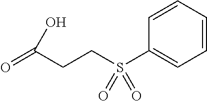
C1=CC=CC=C1S(CCC(=O)O)(=O)=O
